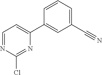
C1=NC(Cl)=NC(C2=CC(C#N)=CC=C2)=C1
